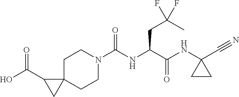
C1N(C(NC(C(NC2(C#N)CC2)=O)CC(C)(F)F)=O)CCC2(C1)C(C(O)=O)C2
